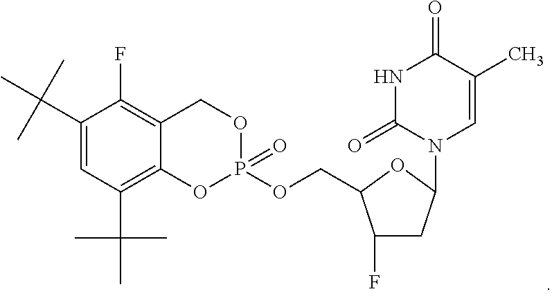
N1C(=O)N(C2CC(F)C(COP3(=O)OCC4=C(F)C(C(C)(C)C)=CC(C(C)(C)C)=C4O3)O2)C=C(C)C1=O
